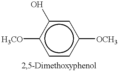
c1c([OCH3])cc(O)c([H3CO])c1
